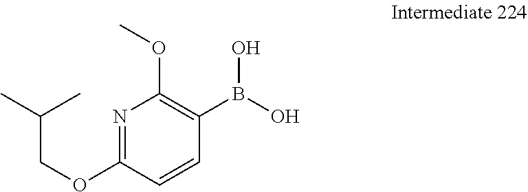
N1=C(OCC(C)C)C=CC(B(O)O)=C1OC
